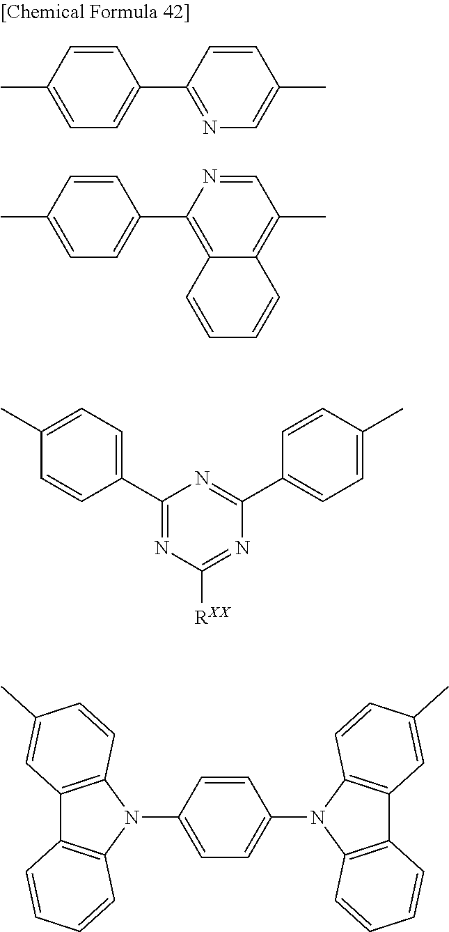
C1=CC(C)=CC=C1C1=NC=C(C)C=C1.C1=CC(C)=CC=C1C1=C2C(=C(C)C=N1)C=CC=C2.C1(C2=NC([RXX])=NC(C3=CC=C(C)C=C3)=N2)=CC=C(C)C=C1.C12=C(N(C3=CC=C(N4C5=C(C6=C4C=CC(C)=C6)C=CC=C5)C=C3)C3=C1C=CC=C3)C=CC(C)=C2
